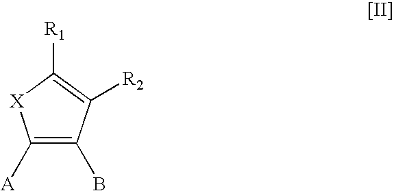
C1([A])=C(B)C([R2])=C([R1])[X]1
